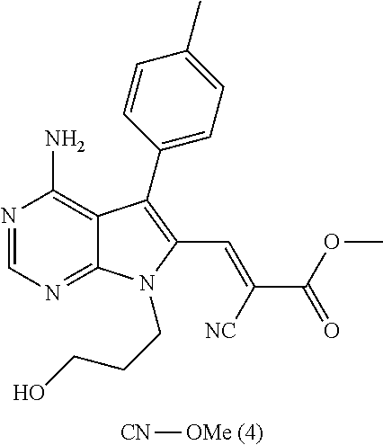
N1=CN=C2C(=C1N)C(C1=CC=C(C)C=C1)=C(C=C(C(OC)=O)[NC])N2CCCO.[CN][OMe (4)]
